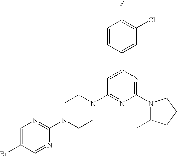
C1=C(Br)C=NC(N2CCN(C3=NC(N4C(C)CCC4)=NC(C4=CC(Cl)=C(F)C=C4)=C3)CC2)=N1
